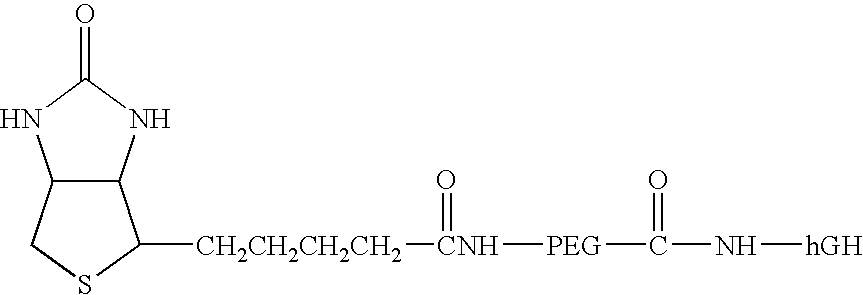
C12C(CSC1[CH2CH2CH2CH2][CNH]([PEG]C(N[hGH])=O)=O)NC(=O)N2
